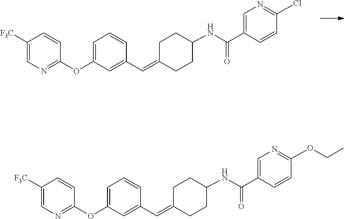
C1=CC(OC2=CC=CC(C=C3CCC(NC(C4=CN=C(Cl)C=C4)=O)CC3)=C2)=NC=C1[F3C].C1=CC(OC2=CC=CC(C=C3CCC(NC(C4=CN=C(OCC)C=C4)=O)CC3)=C2)=NC=C1[F3C]
